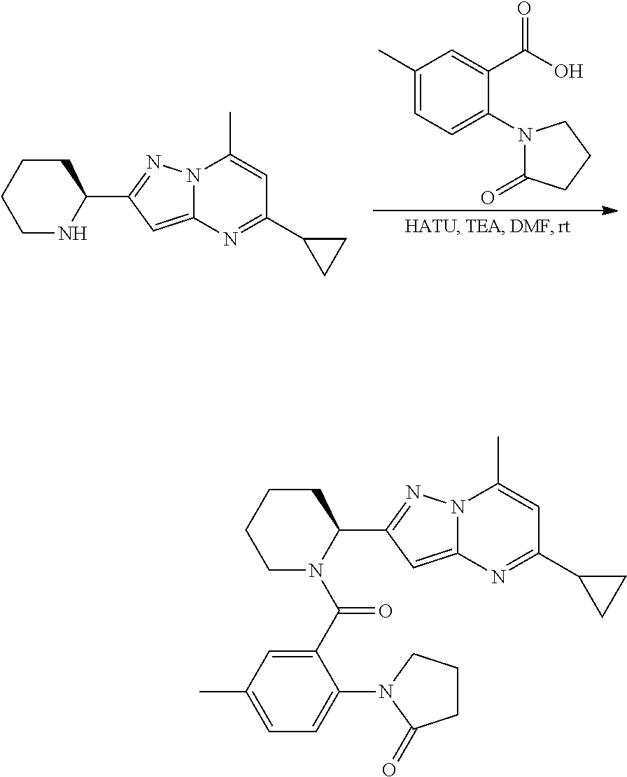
C1CCCN(C(C2=CC(C)=CC=C2N2C(=O)CCC2)=O)C1C1=NN2C(=C1)N=C(C1CC1)C=C2C.C1CCCNC1C1=NN2C(=C1)N=C(C1CC1)C=C2C.C1(C)=CC=C(N2C(=O)CCC2)C(C(O)=O)=C1
